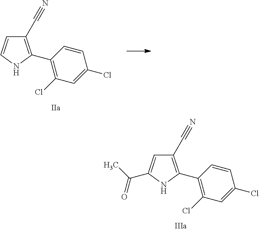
C1(C2=C(C#N)C=CN2)=C(Cl)C=C(Cl)C=C1.C1(C2=C(C#N)C=C(C(C)=O)N2)=C(Cl)C=C(Cl)C=C1
